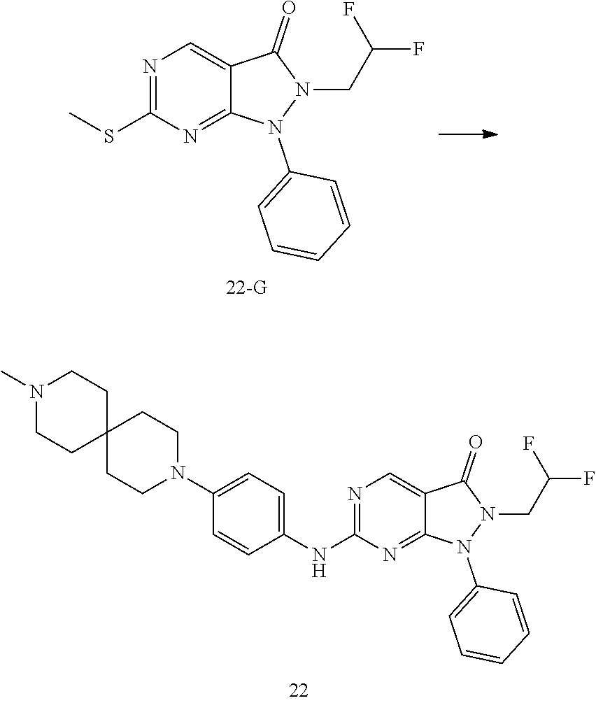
N1=C(SC)N=C2C(=C1)C(=O)N(CC(F)F)N2C1=CC=CC=C1.N1=C(NC2=CC=C(N3CCC4(CC3)CCN(C)CC4)C=C2)N=C2C(=C1)C(=O)N(CC(F)F)N2C1=CC=CC=C1
